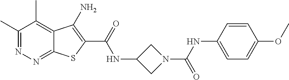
C1(C)=NN=C2C(=C1C)C(N)=C(C(=O)NC1CN(C(NC3=CC=C(OC)C=C3)=O)C1)S2
